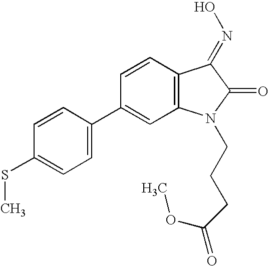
C1=CC(C2=CC3=C(C=C2)C(=NO)C(=O)N3CCCC(=O)OC)=CC=C1SC
